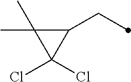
C1(CC)C(C)(C)C1(Cl)Cl
